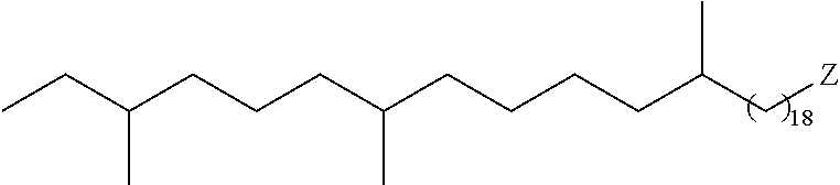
C(CC(CCCCC(C[Z])C)C)CC(CC)C
